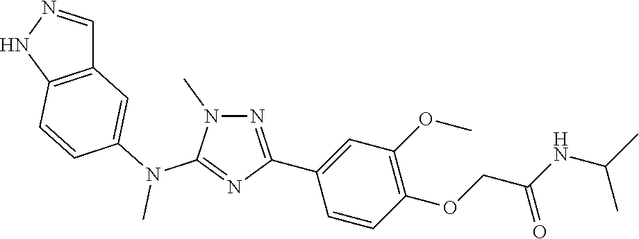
C1(N(C2=NC(C3=CC(OC)=C(OCC(NC(C)C)=O)C=C3)=NN2C)C)=CC2=C(C=C1)NN=C2
